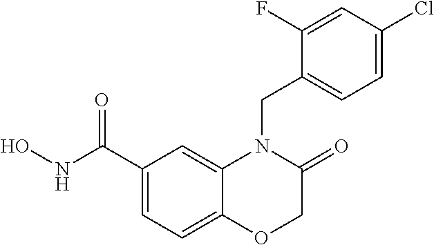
C1(C(NO)=O)=CC=C2C(=C1)N(CC1=CC=C(Cl)C=C1F)C(=O)CO2
